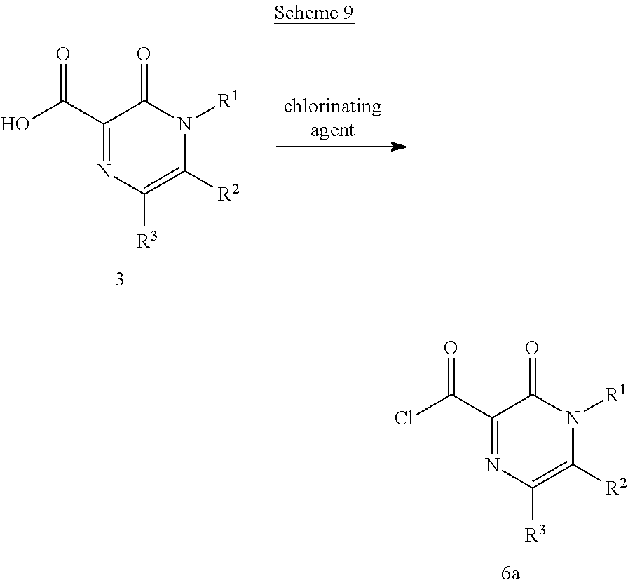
ClC(C1=NC([R3])=C([R2])N([R1])C1=O)=O.OC(C1=NC([R3])=C([R2])N([R1])C1=O)=O
